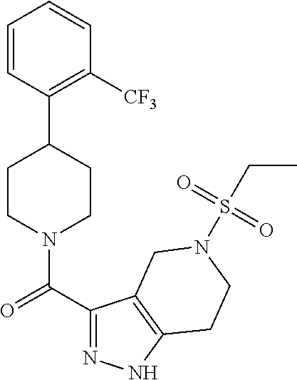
C1=CC(C2CCN(C(C3=NNC4=C3CN(S(CC)(=O)=O)CC4)=O)CC2)=C([CF3])C=C1
